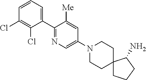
C1=CC=C(C2=NC=C(N3CCC4(CC3)CCCC4N)C=C2[Me])C(Cl)=C1Cl
